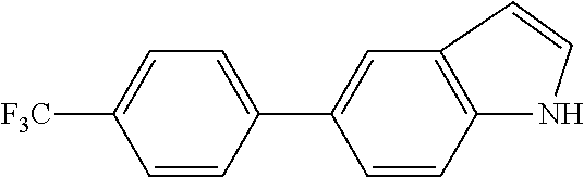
C1=CC(C2=CC3=C(C=C2)NC=C3)=CC=C1[F3C]
